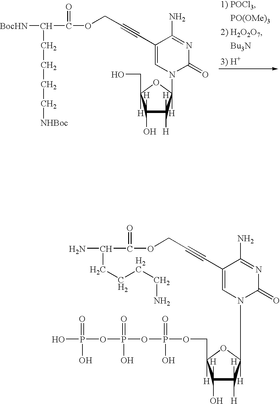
C1(O)([H])C([H])([H])C(N2C(=O)N=C(N)C(C#CCOC(C([BocHN])CCCC[NHBoc])=O)=C2)([H])OC1(CO)[H].[PO(OMe)3].[Bu3N].C1(O)([H])C([H])([H])C(N2C(=O)N=C(N)C(C#CCOC(C(N)CCCCN)=O)=C2)([H])OC1(COP(OP(OP(O)(=O)O)(=O)O)(=O)O)[H]
